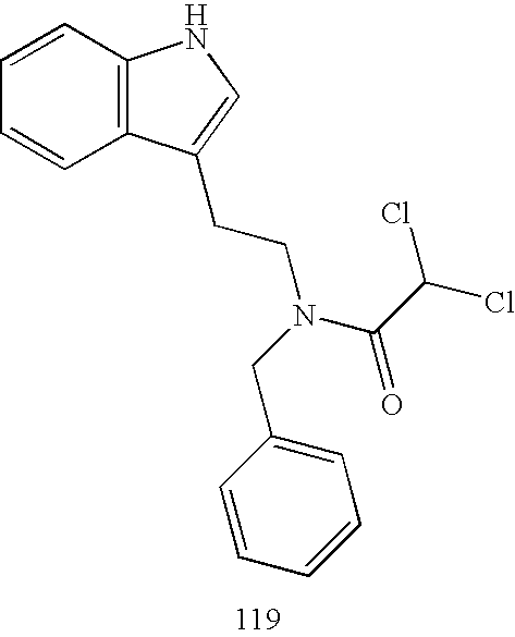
C1=CC2=C(C=C1)NC=C2CCN(C(C(Cl)Cl)=O)CC1=CC=CC=C1
